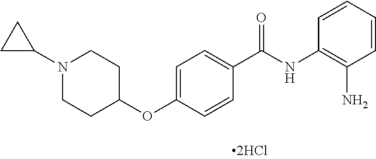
C1=CC=CC(N)=C1NC(C1=CC=C(OC2CCN(C3CC3)CC2)C=C1)=O
